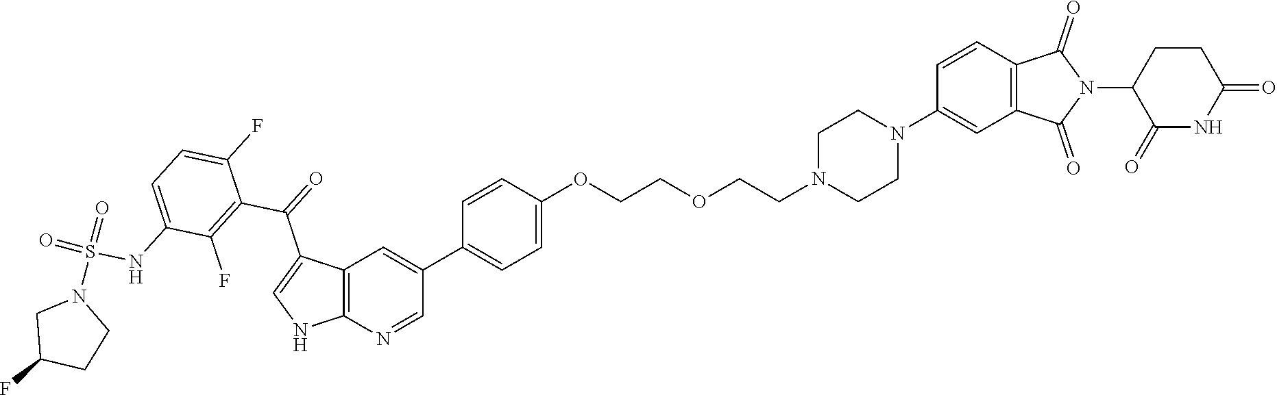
C12=C(N=CC(C3=CC=C(OCCOCCN4CCN(C5=CC6=C(C=C5)C(=O)N(C5C(=O)NC(=O)CC5)C6=O)CC4)C=C3)=C1)NC=C2C(=O)C1=C(F)C(NS(=O)(=O)N2CC(F)CC2)=CC=C1F
